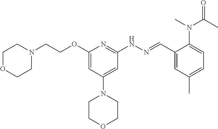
O(C1=CC(N2CCOCC2)=CC(NN=CC2=CC(C)=CC=C2N(C)C(C)=O)=N1)CCN1CCOCC1
